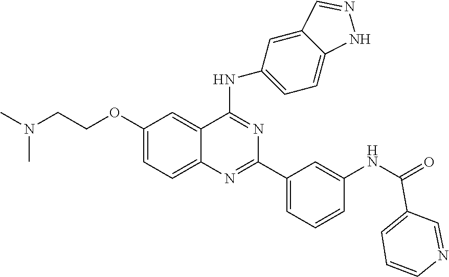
C1(OCCN(C)C)=CC=C2C(=C1)C(NC1=CC=C3C(=C1)C=NN3)=NC(C1=CC=CC(NC(=O)C3=CC=CN=C3)=C1)=N2
